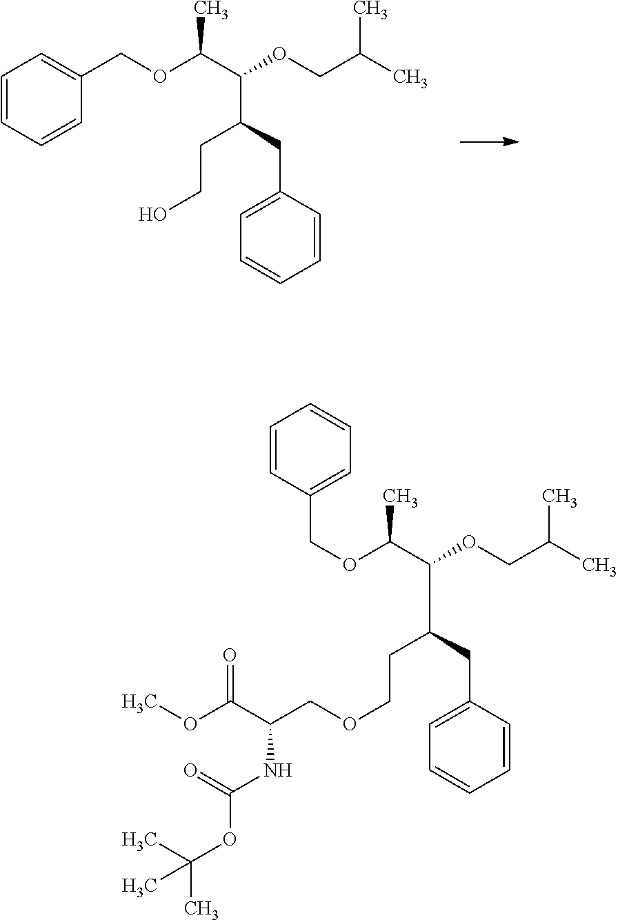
C1=CC=CC(COC(C(OCC(C)C)C(CCO)CC2=CC=CC=C2)C)=C1.C(OC(C(OCC(C)C)C(CCOCC(C(OC)=O)NC(OC(C)(C)C)=O)CC1=CC=CC=C1)C)C1=CC=CC=C1
